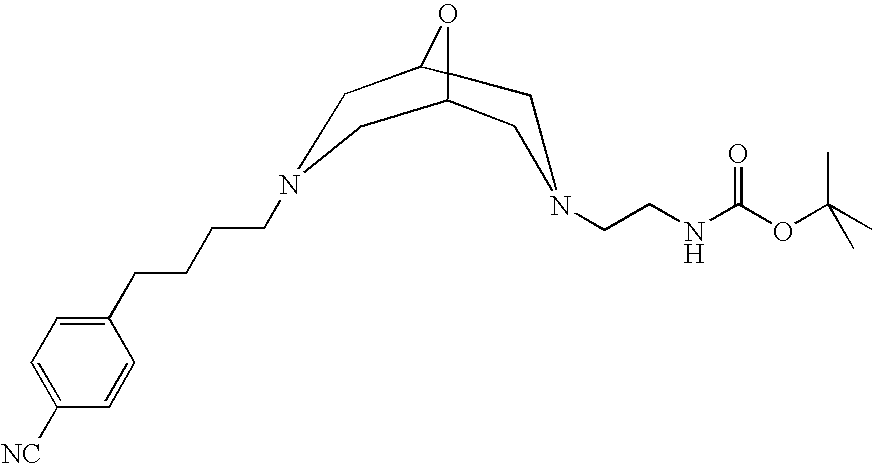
C1N(CCNC(=O)OC(C)(C)C)CC23C1CN(CCCCC1=CC=C([NC])C=C1)CC2O3
